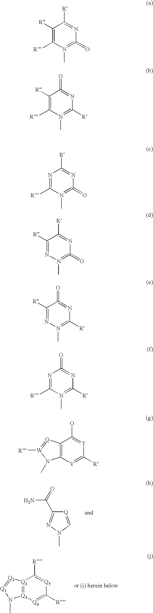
[Q]1=CN(C)N=C1C(N)=O.[Q3]12=[Q4]([Q6]=C([R])[Q5]=C1[R])N(C)[Q1]=[Q2]2.C1([R])=C([R])N(C)=C(=O)N=C1[R].C1([R])=C([R])N(C)=C([R])N=C1=O.N1=C([R])N(C)=C(=O)N=C1[R].C1([R])=NN(C)=C(=O)N=C1[R].C1([R])=NN(C)=C([R])N=C1=O.N1=C([R])N(C)=C([R])N=C1=O.C12=C([V]=C([R])[T]=C1O)N(C)[W]([R])=[Q]2
